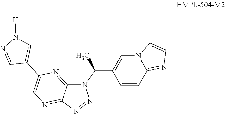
N1(C(C2=CN3C(=NC=C3)C=C2)C)C2=NC(C3=CN([H])N=C3)=CN=C2N=N1
